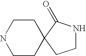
C1CC2(CCN1)CCNC2=O
